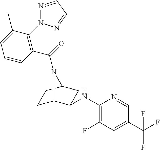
C1C2C(NC3=C(F)C=C(C(F)(F)F)C=N3)CC(C1)N2C(=O)C1=C(N2N=CC=N2)C(C)=CC=C1
